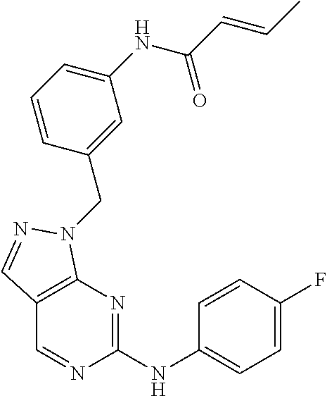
C1(NC2=NC3=C(C=N2)C=NN3CC2=CC(NC(C=CC)=O)=CC=C2)=CC=C(F)C=C1
